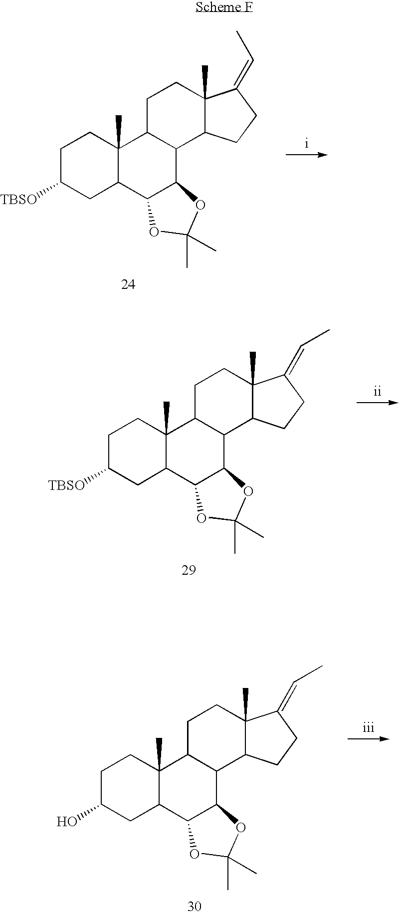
C1C(O)CC2C(C)(C1)C1C(C3C2OC(C)(C)O3)C2C(C)(CC1)C(=CC)CC2.C1C([TBSO])CC2C(C)(C1)C1C(C3C2OC(C)(C)O3)C2C(C)(CC1)C(=CC)CC2.C1C([TBSO])CC2C(C)(C1)C1C(C3C2OC(C)(C)O3)C2C(C)(CC1)C(=CC)CC2
